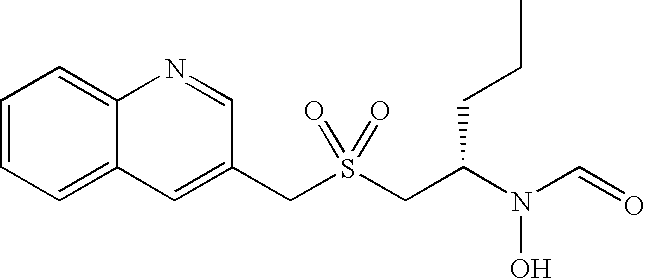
C(S(CC(N(C=O)O)CCC)(=O)=O)C1=CC2=CC=CC=C2N=C1
